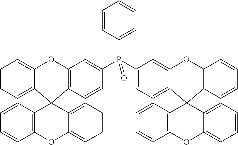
C1=CC2=C(C=C1)C1(C3=CC=C(P(C4=CC=CC=C4)(=O)C4=CC5=C(C=C4)C4(C6=CC=CC=C6O5)C5=CC=CC=C5OC5=C4C=CC=C5)C=C3O2)C2=CC=CC=C2OC2=C1C=CC=C2
